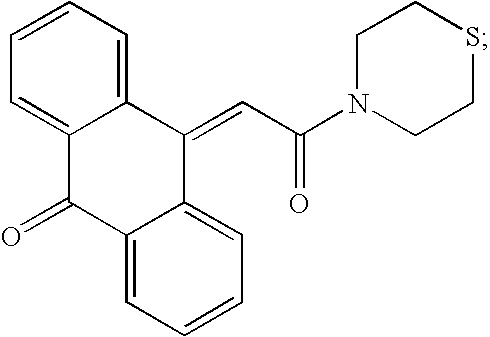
C12=CC=CC=C1C(=CC(N1CCSCC1)=O)C1=CC=CC=C1C2=O
